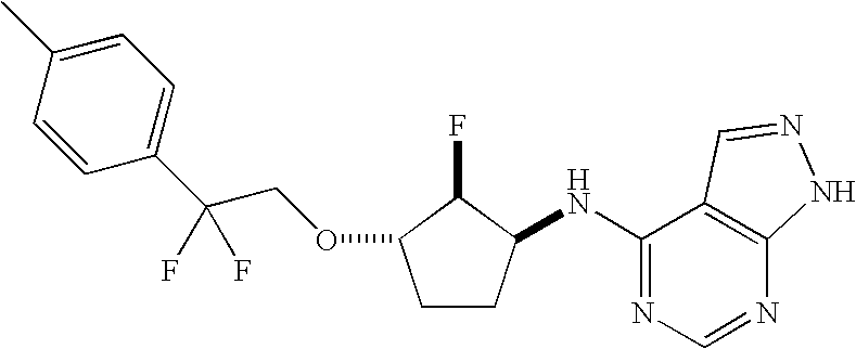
C1CC(NC2=NC=NC3=C2C=NN3)C(F)C1OCC(C1=CC=C(C)C=C1)(F)F
